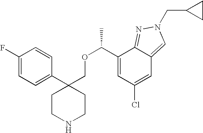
C1(C2(COC(C3=CC(Cl)=CC4=CN(CC5CC5)N=C34)C)CCNCC2)=CC=C(F)C=C1
